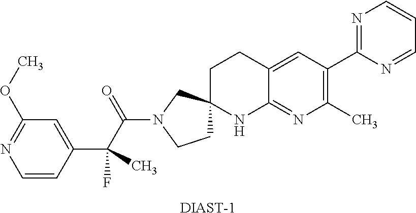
C1=CC(C(C(N2CCC3(C2)CCC2=CC(C4=NC=CC=N4)=C(C)N=C2N3)=O)(C)F)=CC(OC)=N1.[DIAST-1]
